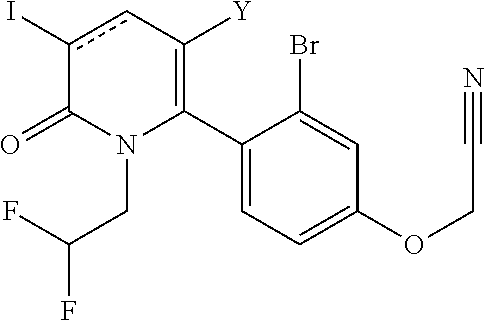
C1(C2=C([Y])cc(I)C(=O)N2CC(F)F)=CC=C(OCC#N)C=C1Br
